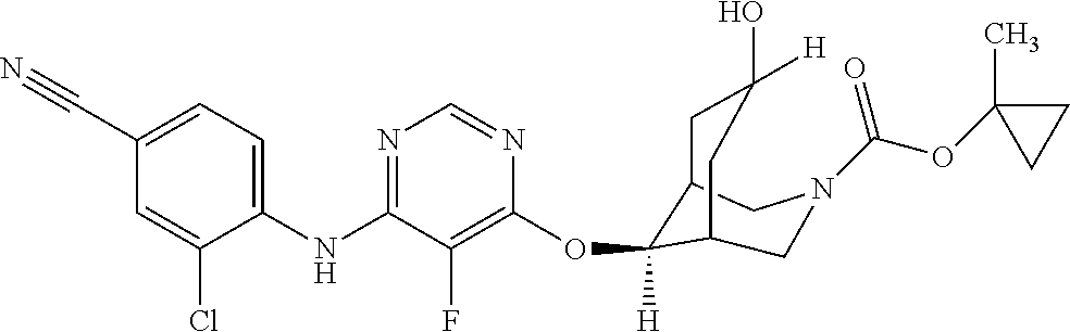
C1(NC2=NC=NC(OC3([H])C4CC(O)([H])CC3CN(C(OC3(C)CC3)=O)C4)=C2F)=CC=C(C#N)C=C1Cl
